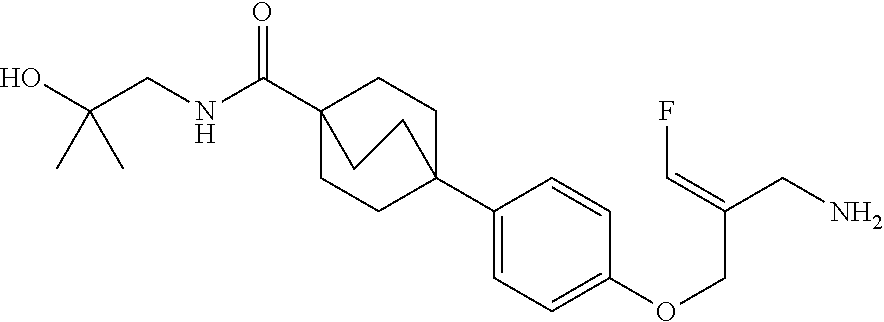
C1(C23CCC(C(NCC(O)(C)C)=O)(CC2)CC3)=CC=C(OCC(CN)=CF)C=C1
